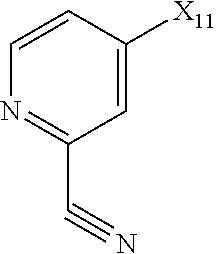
C1=C([X11])C=CN=C1C#N
